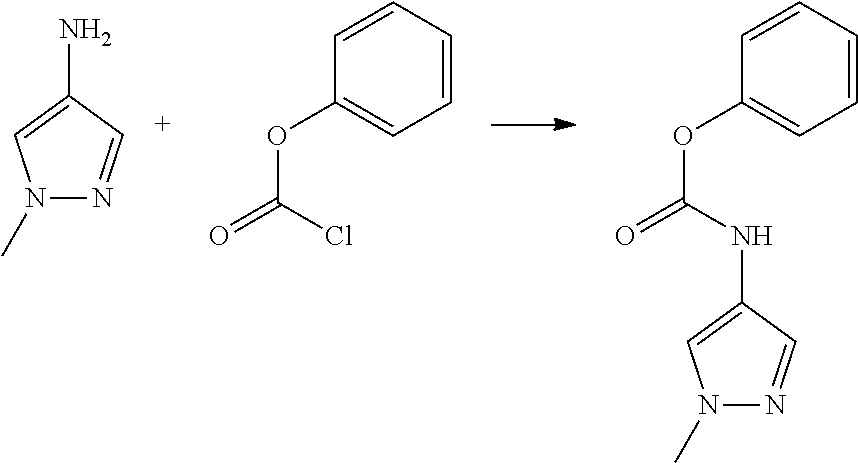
N1(C)N=CC(N)=C1.O(C(Cl)=O)C1=CC=CC=C1.O(C(NC1=CN(C)N=C1)=O)C1=CC=CC=C1
